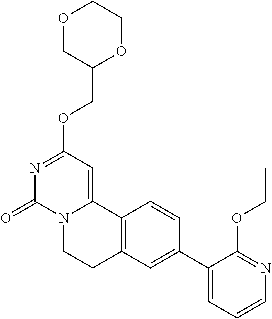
O1CC(COC2=NC(=O)N3C(=C2)C2=C(CC3)C=C(C3=CC=CN=C3OCC)C=C2)OCC1
